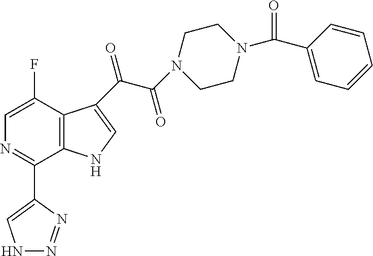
C12=C(C(F)=CN=C1C1=CNN=N1)C(C(C(=O)N1CCN(C(C3=CC=CC=C3)=O)CC1)=O)=CN2
